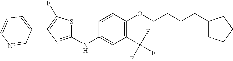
C1=CC=C(C2=C(F)SC(NC3=CC(C(F)(F)F)=C(OCCCCC4CCCC4)C=C3)=N2)C=N1
